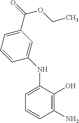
C1(C(=O)OCC)=CC=CC(NC2=CC=CC(N)=C2O)=C1
